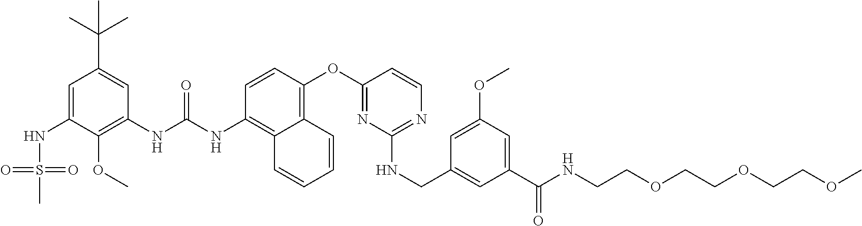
C1=C(NS(=O)(=O)C)C(OC)=C(NC(NC2=C3C(=C(OC4=NC(NCC5=CC(C(NCCOCCOCCOC)=O)=CC(OC)=C5)=NC=C4)C=C2)C=CC=C3)=O)C=C1C(C)(C)C
